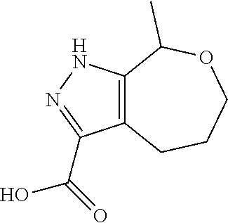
C12=C(C(C)OCCC1)NN=C2C(=O)O
